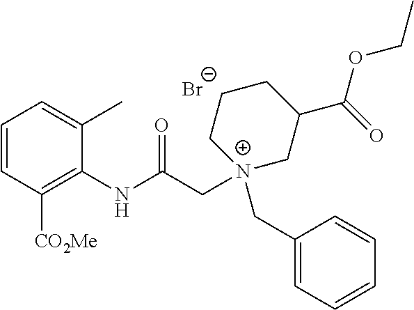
C1=CC([CO2Me])=C(NC(C[N+]2(CC3=CC=CC=C3)CC(C(=O)OCC)CCC2)=O)C(C)=C1.[Br-]
